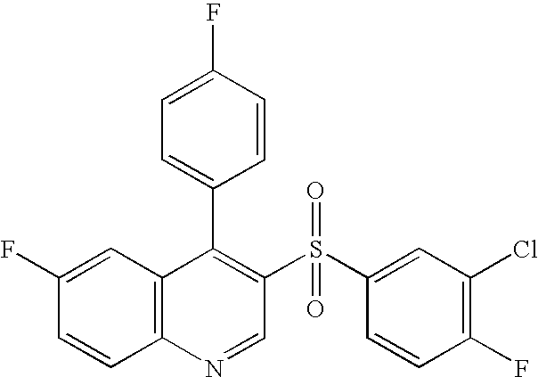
C12=C(C=C(F)C=C1)C(C1=CC=C(F)C=C1)=C(S(C1=CC(Cl)=C(F)C=C1)(=O)=O)C=N2
